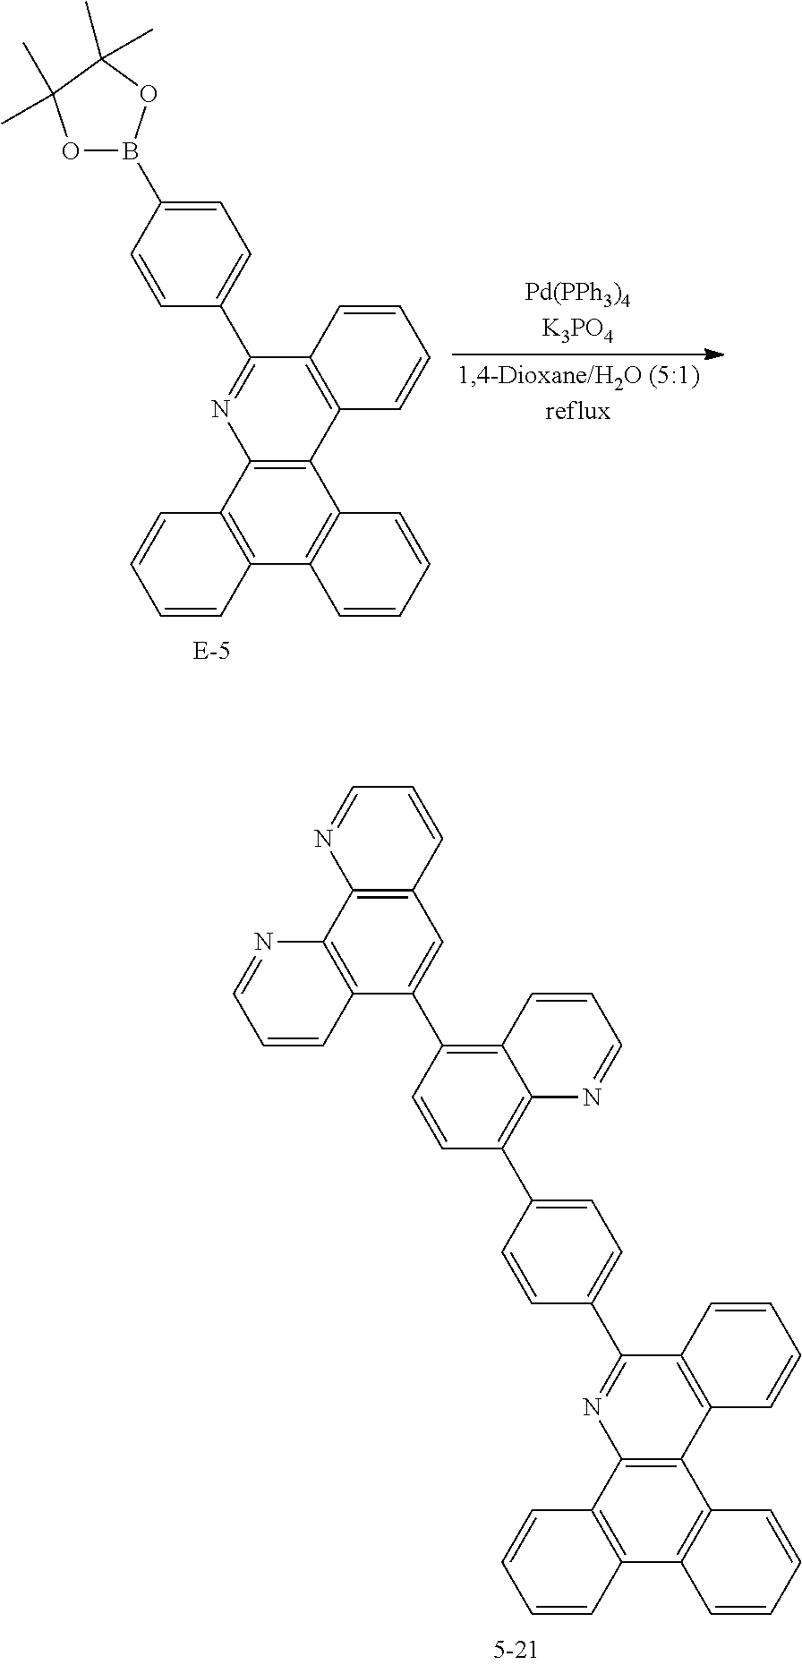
C12=C(C3=C(C4=C1C=CC=C4)C=CC=C3)N=C(C1=CC=C(B3OC(C)(C)C(C)(C)O3)C=C1)C1=C2C=CC=C1.C12=C(C3=C(C4=C1C=CC=C4)C=CC=C3)N=C(C1=CC=C(C3=C4C(=C(C5=CC6=C(C7=C5C=CC=N7)N=CC=C6)C=C3)C=CC=N4)C=C1)C1=C2C=CC=C1
